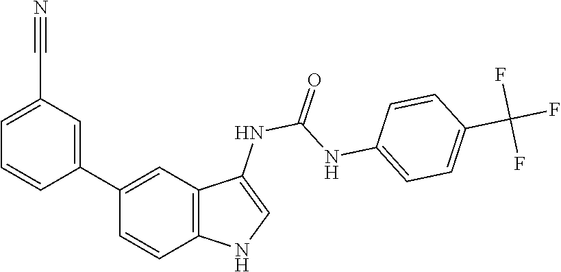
O=C(NC1=CNC2=C1C=C(C1=CC(C#N)=CC=C1)C=C2)NC1=CC=C(C(F)(F)F)C=C1
